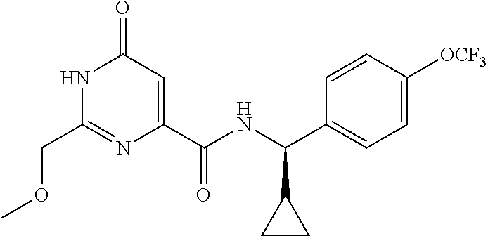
C1(COC)=NC(C(NC(C2=CC=C([OCF3])C=C2)C2CC2)=O)=CC(=O)N1
